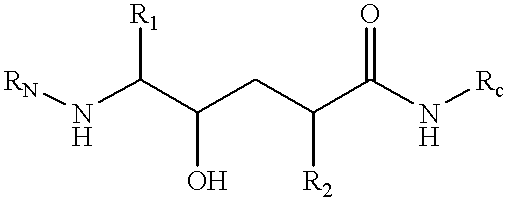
C(C(CC(C(N[Rc])=O)[R2])O)(N[RN])[R1]
